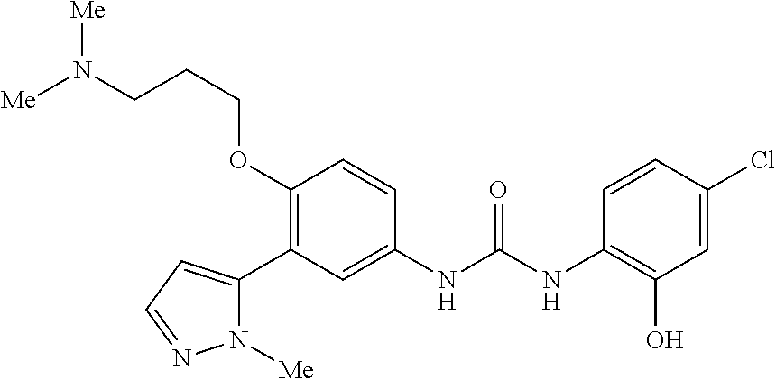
C1(OCCCN([Me])[Me])=C(C2=CC=NN2[Me])C=C(NC(=O)NC2=C(O)C=C(Cl)C=C2)C=C1
